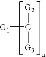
[G1]C([G2])[G3]
